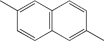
C12=C(C=C(C)C=C1)C=CC(C)=C2
